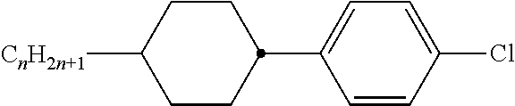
C1(C2CCC([CnH2n+1])CC2)=CC=C(Cl)C=C1
